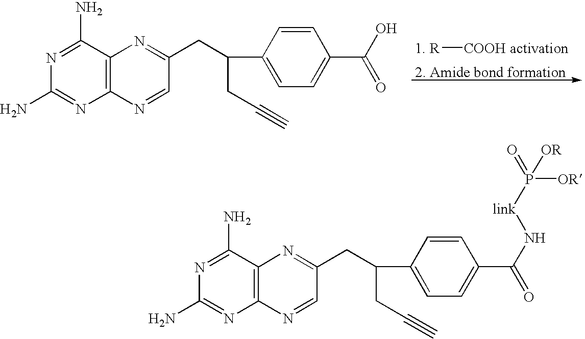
[1. R][COOH activation].[2. Amide bond formation].C1(N)=NC(N)=NC2=C1N=C(CC(C1=CC=C(C(O)=O)C=C1)CC#C)C=N2.C1(N)=NC(N)=NC2=C1N=C(CC(C1=CC=C(C(N[link]P([OR])(=O)[OR])=O)C=C1)CC#C)C=N2
